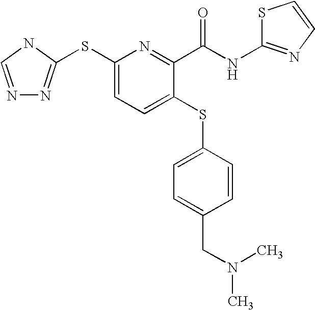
C1(SC2=NN=CN2)=CC=C(SC2=CC=C(CN(C)C)C=C2)C(C(=O)NC2=NC=CS2)=N1
